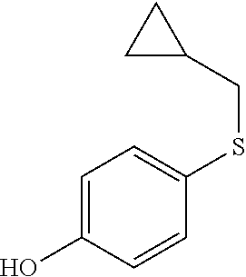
C1=C(O)C=CC(SCC2CC2)=C1
